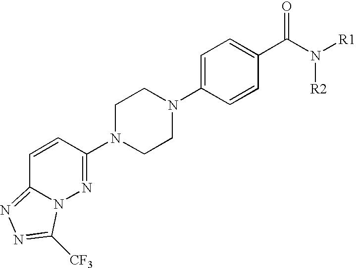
C1N(C2=NN3C(=NN=C3[CF3])C=C2)CCN(C2=CC=C(C(=O)N([R2])[R1])C=C2)C1
